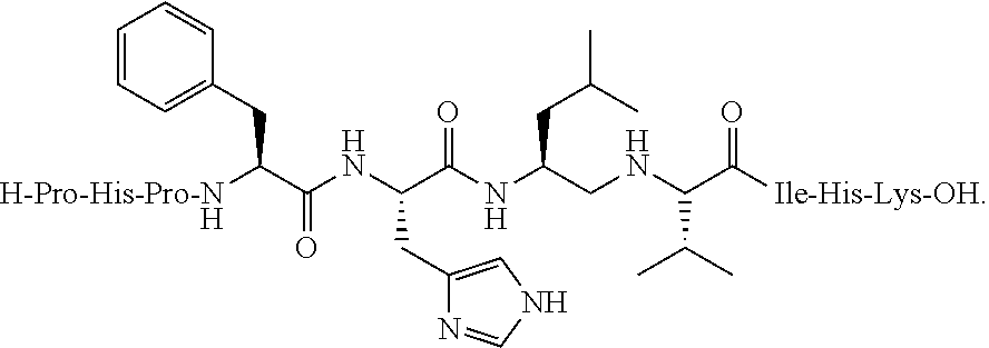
C1=CC=C(CC(C(NC(C(NC(CNC(C([Ile-His-Lys-OH])=O)C(C)C)CC(C)C)=O)CC2=CNC=N2)=O)[H-Pro-His-Pro-NH])C=C1
